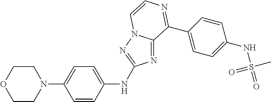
C1=CC(NC2=NN3C(=N2)C(C2=CC=C(NS(=O)(C)=O)C=C2)=NC=C3)=CC=C1N1CCOCC1
